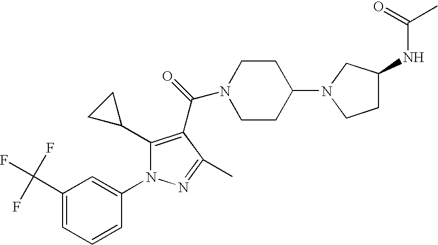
C1CC(N2CCC(NC(C)=O)C2)CCN1C(=O)C1=C(C2CC2)N(C2=CC(C(F)(F)F)=CC=C2)N=C1C
